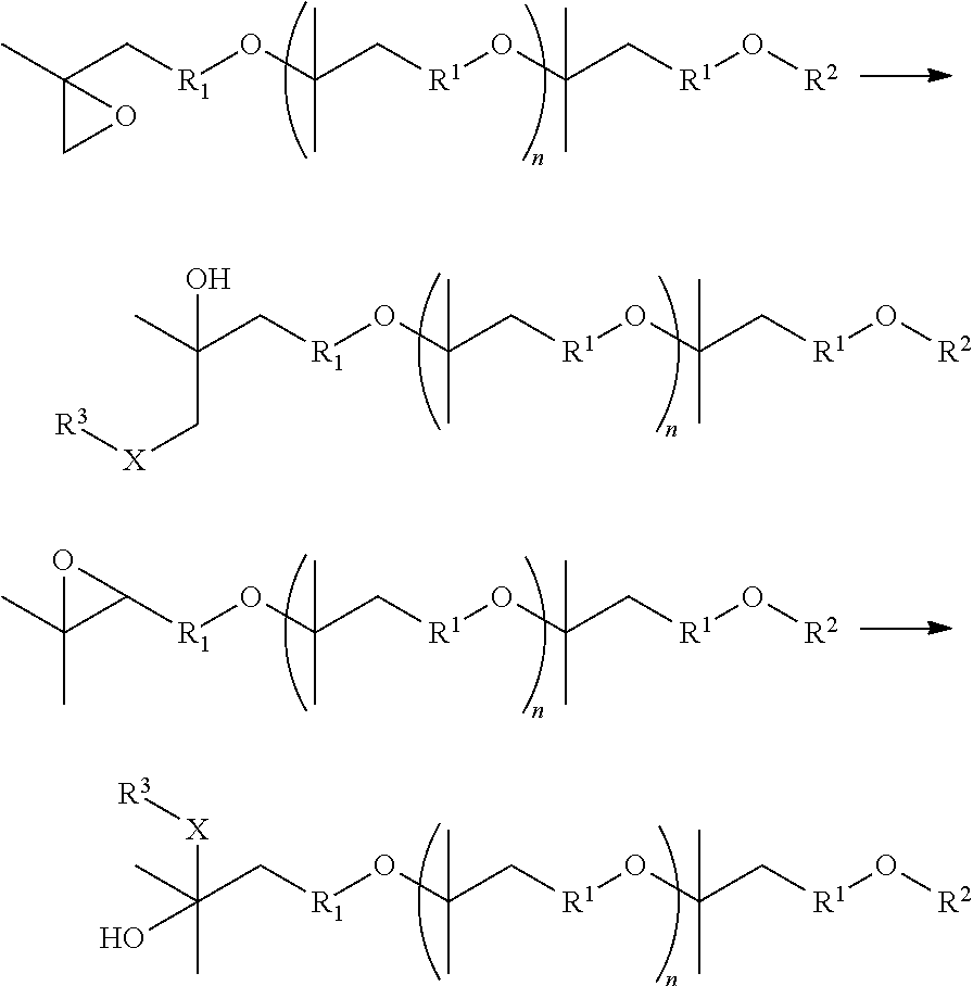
CC(C[R1]OC(C[R1]OC(C[R1]O[R2])(C)C)(C)C)(C[X][R3])O.CC(C[R1]OC(C[R1]OC(C[R1]O[R2])(C)C)(C)C)(C)([X][R3])O.CC1(C[R1]OC(C[R1]OC(C[R1]O[R2])(C)C)(C)C)CO1.CC1(C)C([R1]OC(C[R1]OC(C[R1]O[R2])(C)C)(C)C)O1
